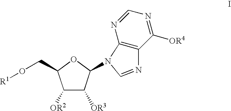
O1C(CO[R1])C([OR2])C([OR3])C1N1C2=C(C([OR4])=NC=N2)N=C1
